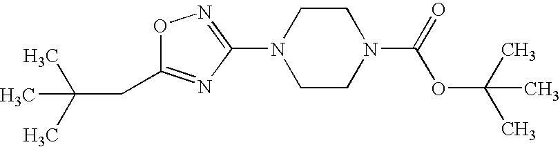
C1(N2CCN(C(=O)OC(C)(C)C)CC2)=NOC(CC(C)(C)C)=N1
